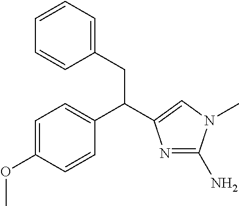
C1=C(OC)C=CC(C(CC2=CC=CC=C2)C2=CN(C)C(N)=N2)=C1
